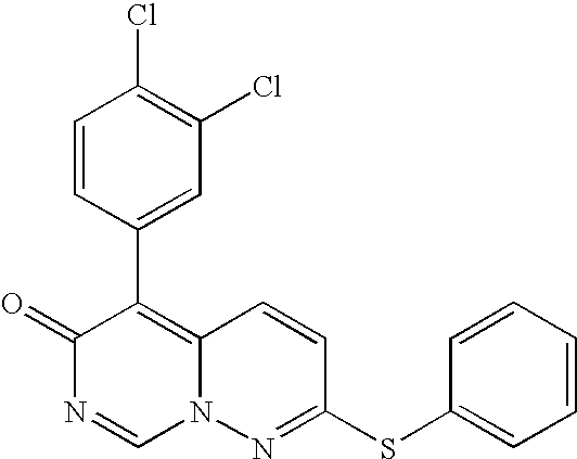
O=C1N=CN2C(=C1C1=CC(Cl)=C(Cl)C=C1)C=CC(SC1=CC=CC=C1)=N2
